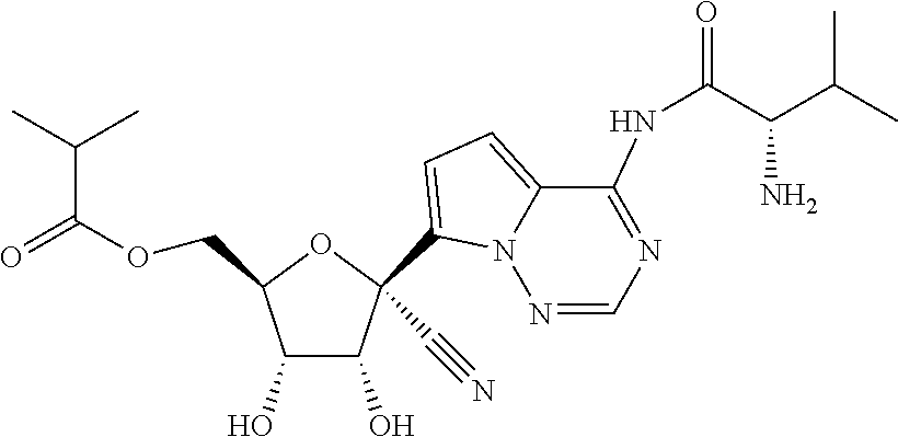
O=C(C(C)C)OCC1OC(C#N)(C2=CC=C3C(NC(C(C(C)C)N)=O)=NC=NN32)C(O)C1O
